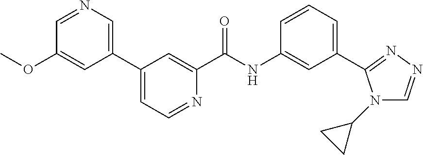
C1(C2=CN=CC(OC)=C2)=CC=NC(C(NC2=CC(C3=NN=CN3C3CC3)=CC=C2)=O)=C1
